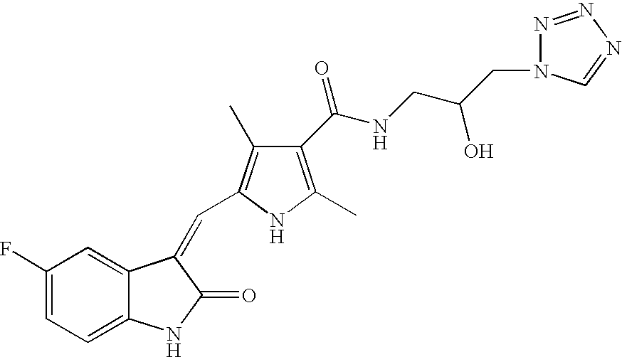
C1(F)=CC=C2C(=C1)C(=CC1=C(C)C(C(NCC(CN3N=NN=C3)O)=O)=C(C)N1)C(=O)N2
